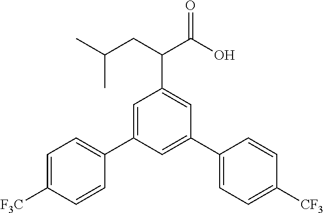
C1(C(CC(C)C)C(=O)O)=CC(C2=CC=C([CF3])C=C2)=CC(C2=CC=C([F3C])C=C2)=C1
